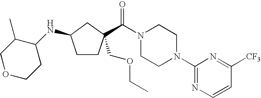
C1CC(C(N2CCN(C3=NC=CC([CF3])=N3)CC2)=O)(COCC)CC1NC1C(C)COCC1
